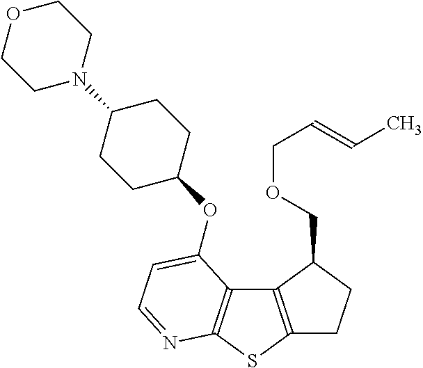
C1C2=C(C(COCC=CC)C1)C1=C(S2)N=CC=C1OC1CCC(N2CCOCC2)CC1
